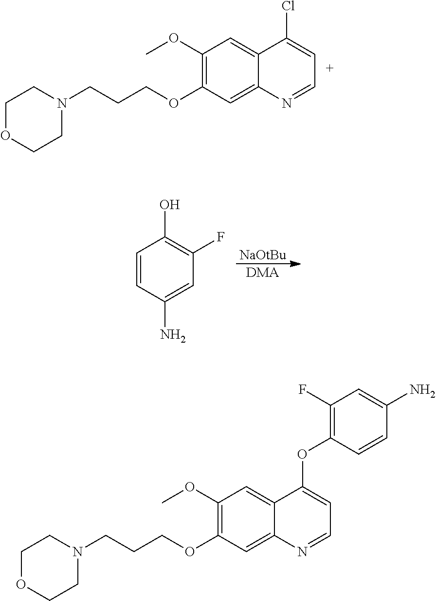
C12=CC(OC)=C(OCCCN3CCOCC3)C=C1N=CC=C2Cl.[NaOtBu].[DMA].C1=CC(N)=CC(F)=C1O.C12=CC(OC)=C(OCCCN3CCOCC3)C=C1N=CC=C2OC1=C(F)C=C(N)C=C1
